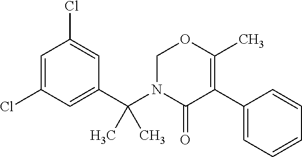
C1=C(Cl)C=C(C(N2C(=O)C(C3=CC=CC=C3)=C(C)OC2)(C)C)C=C1Cl
